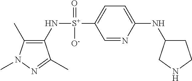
C1(C)=C(N[S+](C2=CC=C(NC3CCNC3)N=C2)(=O)[O-])C(C)=NN1C
